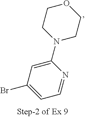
C1(N2CCOCC2)=CC(Br)=CC=N1
